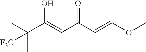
CC(C(=CC(C=COC)=O)O)(C)[F3C]
